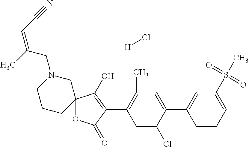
C12(OC(=O)C(C3=C(C)C=C(C4=CC(S(C)(=O)=O)=CC=C4)C(Cl)=C3)=C1O)CN(CC(=CC#N)C)CCC2.[H]Cl
